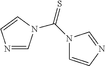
N1=CN(C(N2C=CN=C2)=S)C=C1
